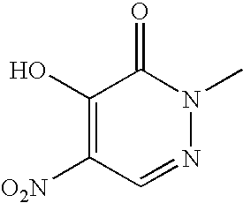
C1(O)=C([O2N])C=NN(C)C1=O
